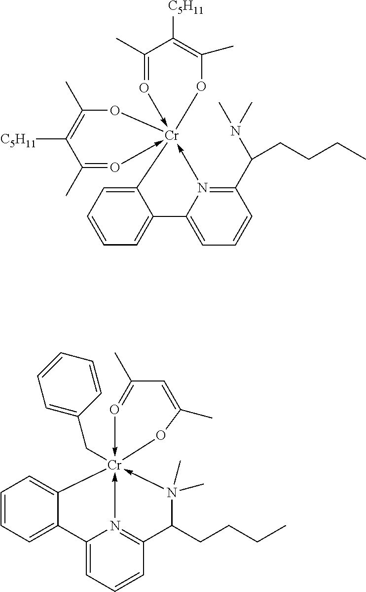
C12=CC=CC=C1[Cr]13(-N4=C(C(N(C)C)CCCC)C=CC=C24)(-O=C(C)C([C5H11])=C(C)O1)-O=C(C)C([C5H11])=C(C)O3.C12=CC=CC=C1[Cr]13(CC4=CC=CC=C4)(-N4=C(C=CC=C24)C(CCCC)N->1(C)C)-O=C(C)C=C(C)O3
